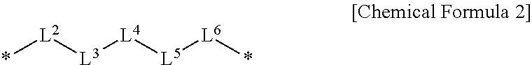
*[L2][L3][L4][L5][L6]*
